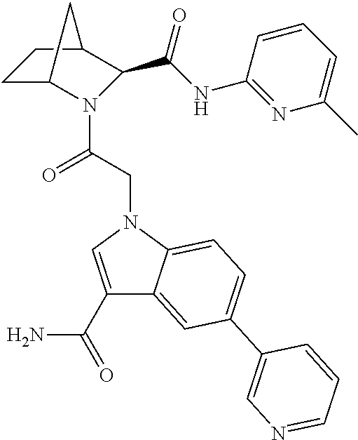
C1C2CC(C(C(NC3=NC(C)=CC=C3)=O)N2C(CN2C=C(C(=O)N)C3=CC(C4=CN=CC=C4)=CC=C23)=O)C1
